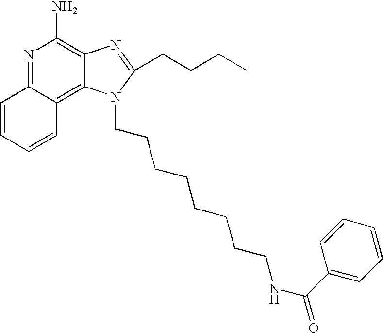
N1=C2C(=C3C(=C1N)N=C(CCCC)N3CCCCCCCCNC(=O)C1=CC=CC=C1)C=CC=C2
